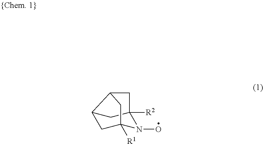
C12CC3([R1])N(O)C([R2])(C1)CC2C3
